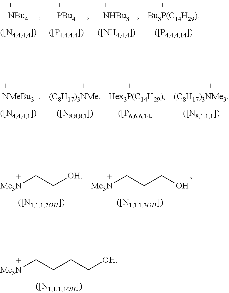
[Me3N]CC[OH].[Me3N]CCCO.[Me3N]CCCC[OH]
